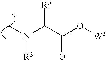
CN(C(C(=O)O[W3])[R5])[R3]
